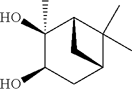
C1(O)C(C)(O)C2C(C)(C)C(C1)C2
